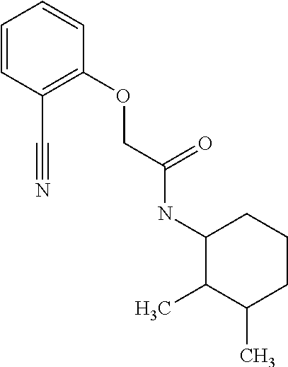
C1=CC(C#N)=C(OCC(NC2C(C)C(C)CCC2)=O)C=C1
